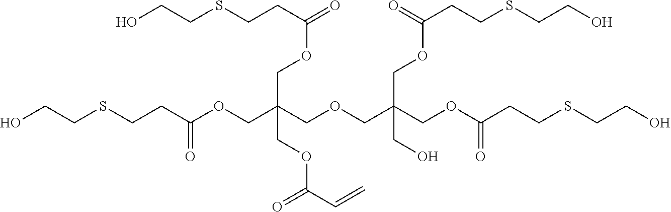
C(CC(OCC(COCC(COC(CCSCCO)=O)(COC(CCSCCO)=O)CO)(COC(=O)CCSCCO)COC(C=C)=O)=O)SCCO
